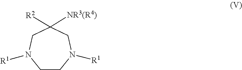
C1CN([R1])CC([NR3(R4)])([R2])CN1[R1]
